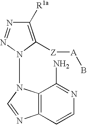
C1([R1a])=C([Z][A]B)N(N2C3=C(N=C2)C=CN=C3N)N=N1
